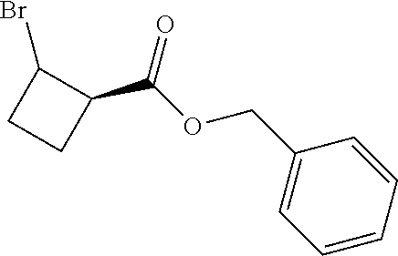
O=C(OCC1=CC=CC=C1)C1C(Br)CC1
